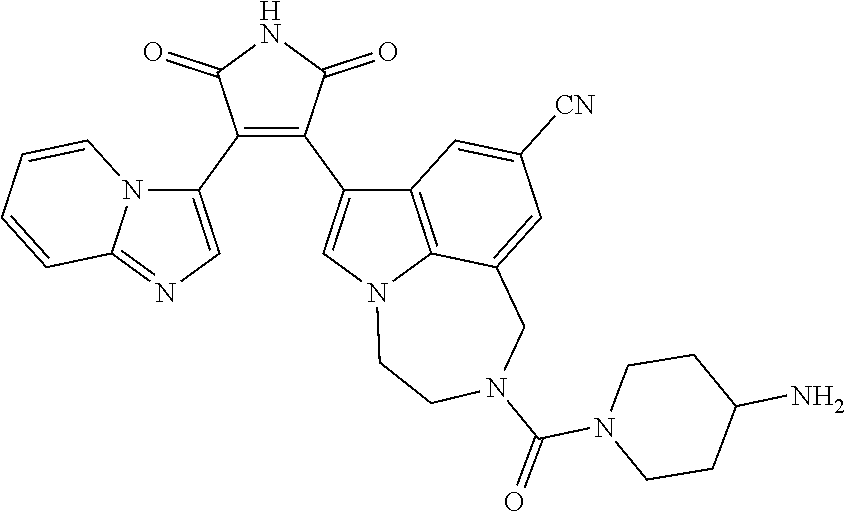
C1(C2=CN=C3N2C=CC=C3)=C(C2=CN3C4=C2C=C([CN])C=C4CN(C(=O)N2CCC(N)CC2)CC3)C(=O)NC1=O
